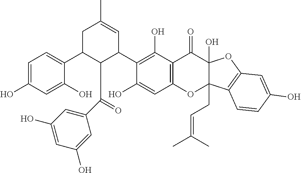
C1=C(O)C=C(O)C(C2C(C(C3=CC(O)=CC(O)=C3)=O)C(C3=C(O)C4=C(C=C3O)OC3(CC=C(C)C)C(O)(C4=O)OC4=C3C=CC(O)=C4)C=C(C)C2)=C1
